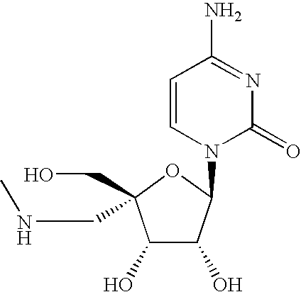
C1(O)C(O)C(N2C(=O)N=C(N)C=C2)OC1(CO)CNC
